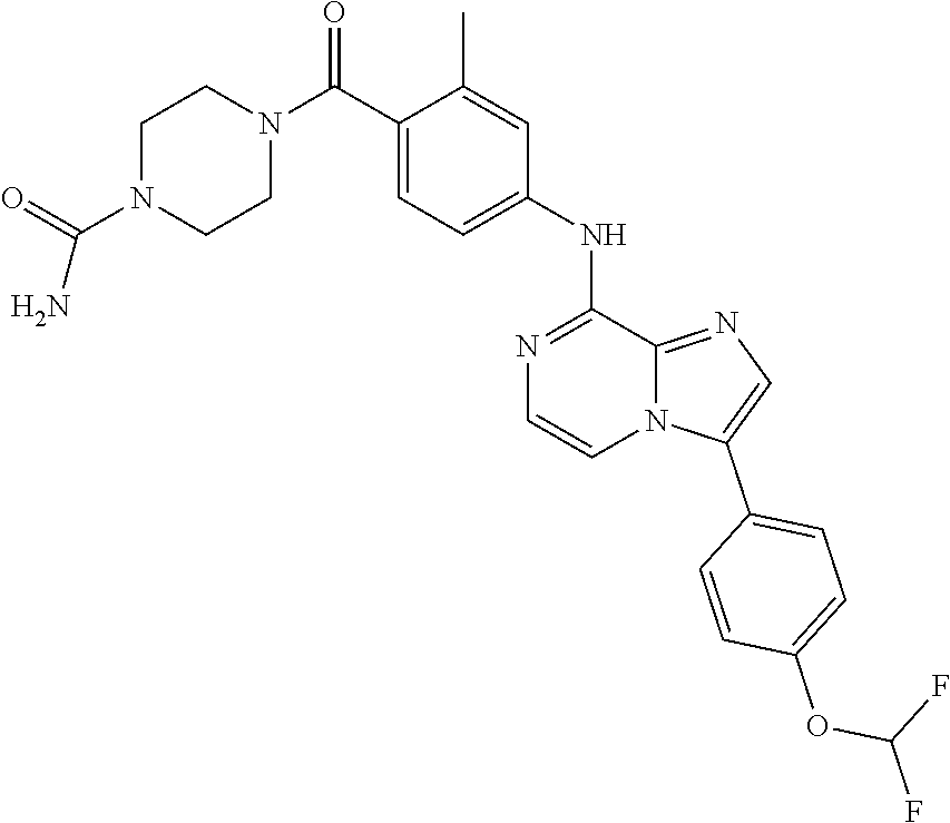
C12=NC=C(C3=CC=C(OC(F)F)C=C3)N1C=CN=C2NC1=CC=C(C(N2CCN(C(N)=O)CC2)=O)C(C)=C1
